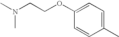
CN(CCOC1=CC=C(C)C=C1)C
